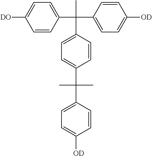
C1=CC(C(C2=CC=C([OD])C=C2)(C)C2=CC=C(C(C3=CC=C([OD])C=C3)(C)C)C=C2)=CC=C1[DO]
